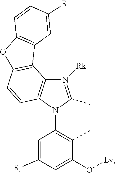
O([Ly])C1=CC([Rj])=CC(N2C3=C(N([Rk])=C2C)C2=C(OC4=C2C=C([Ri])C=C4)C=C3)=C1C
